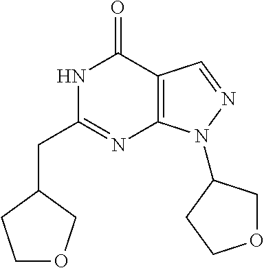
N1C(CC2COCC2)=NC2=C(C1=O)C=NN2C1COCC1
